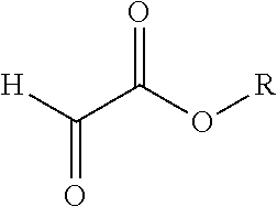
[H]C(C(O[R])=O)=O
